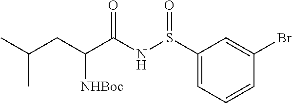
C1(S(NC(C(CC(C)C)[NHBoc])=O)=O)=CC=CC(Br)=C1
